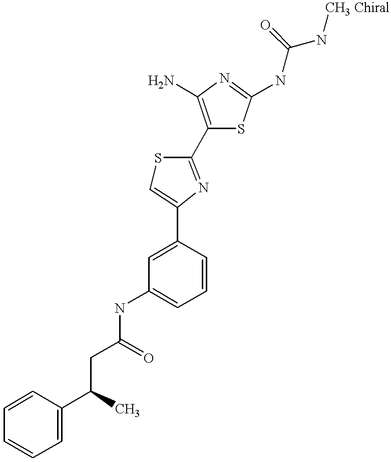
C(C(=O)NC1=CC=CC(C2=CSC(C3=C(N)N=C(NC(N[CH3 Chiral])=O)S3)=N2)=C1)C(C1=CC=CC=C1)C
